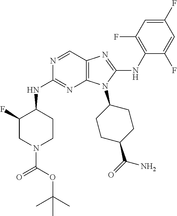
N1=CC2=C(N=C1NC1C(F)CN(C(OC(C)(C)C)=O)CC1)N(C1CCC(C(=O)N)CC1)C(NC1=C(F)C=C(F)C=C1F)=N2
